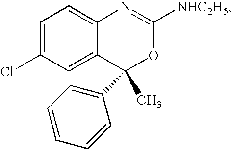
C1=C(Cl)C=C2C(=C1)N=C([NHC2H5])OC2(C)C1=CC=CC=C1
